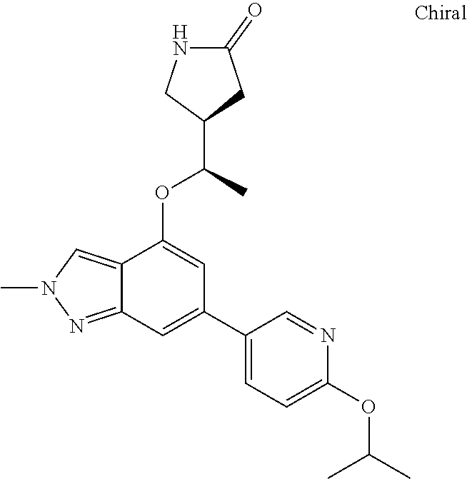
C12=NN(C)C=C1C(OC(C)C1CC(=O)NC1)=CC(C1=CC=C(OC(C)C)N=C1)=C2
